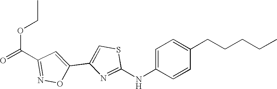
C1(C2=CSC(NC3=CC=C(CCCCC)C=C3)=N2)=CC(C(OCC)=O)=NO1
